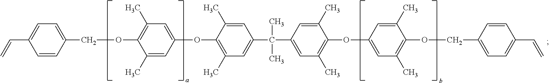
C1=C(C)C(OC2=CC(C)=C(OCC3=CC=C(C=C)C=C3)C(C)=C2)=C(C)C=C1C(C)(C)C1=CC(C)=C(OC2=CC(C)=C(OCC3=CC=C(C=C)C=C3)C(C)=C2)C(C)=C1
